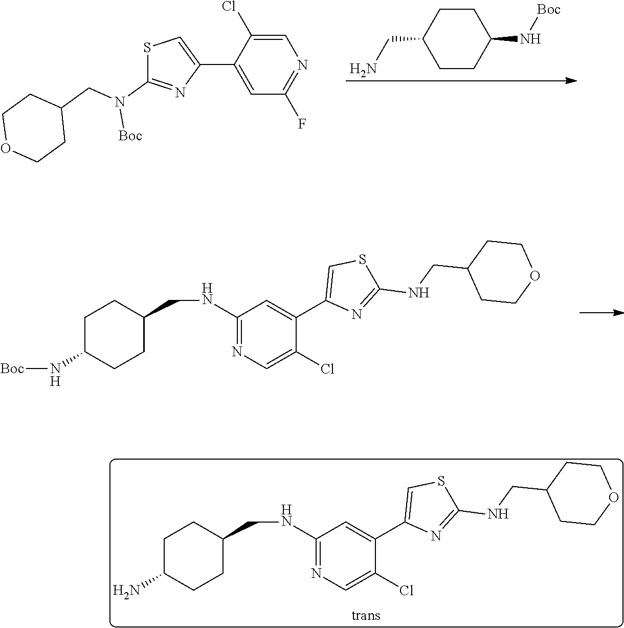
N(C1=NC=C(Cl)C(C2=CSC(NCC3CCOCC3)=N2)=C1)CC1CCC(N)CC1.C1CC(CN)CCC1N[Boc].C1=C(Cl)C(C2=CSC(N(CC3CCOCC3)[Boc])=N2)=CC(F)=N1.N(C1=NC=C(Cl)C(C2=CSC(NCC3CCOCC3)=N2)=C1)CC1CCC(N[Boc])CC1
